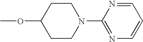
COC1CCN(C2=NC=CC=N2)CC1
